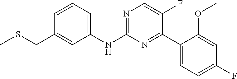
C1=CC(CSC)=CC(NC2=NC=C(F)C(C3=CC=C(F)C=C3OC)=N2)=C1
